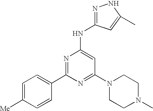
C1([Me])=CC=C(C2=NC(NC3=NNC(C)=C3)=CC(N3CCN(C)CC3)=N2)C=C1
